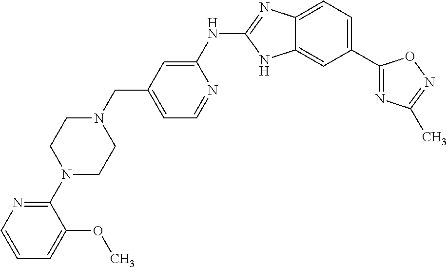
C12=CC=C(C3=NC(C)=NO3)C=C1NC(NC1=CC(CN3CCN(C4=NC=CC=C4OC)CC3)=CC=N1)=N2
